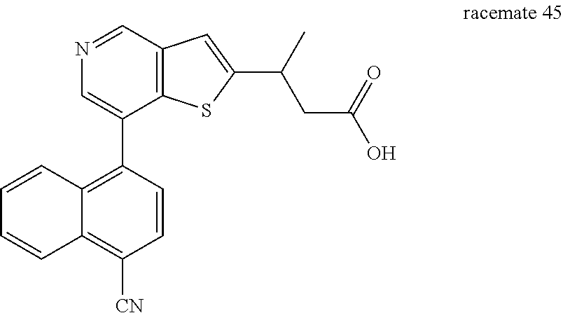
N1=CC2=C(C(C3=C4C(=C([CN])C=C3)C=CC=C4)=C1)SC(C(C)CC(O)=O)=C2
